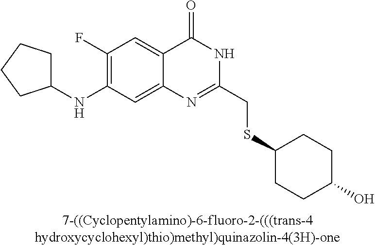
[7-((Cyclopentylamino)-6-fluoro-2-(((trans-4hydroxycyclohexyl)thio)methyl)quinazolin-4(3H)-one].C1(NC2CCCC2)=C(F)C=C2C(=C1)N=C(CSC1CCC(O)CC1)NC2=O
